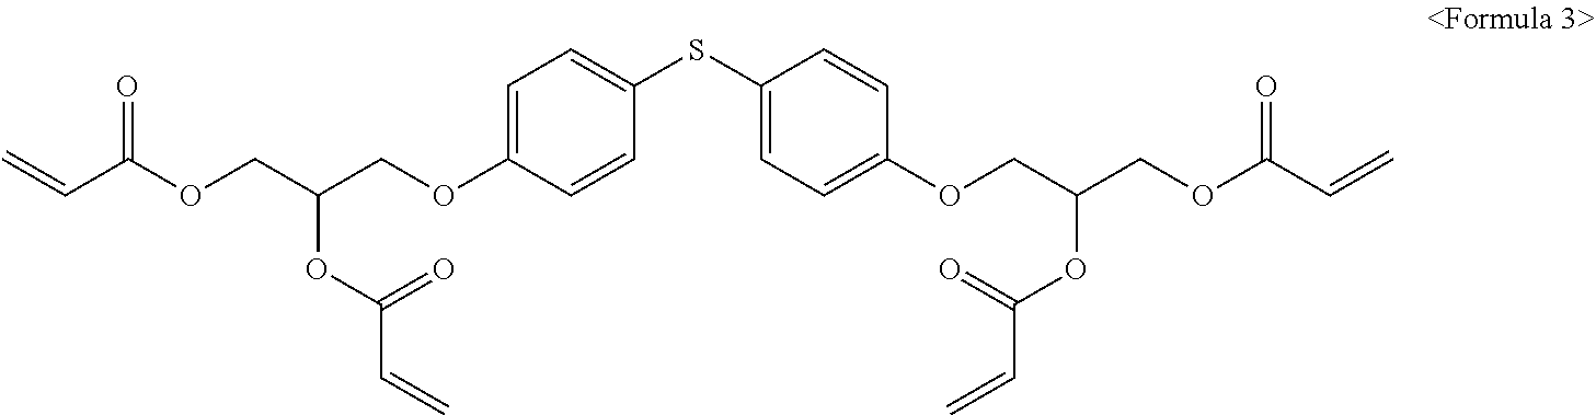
C=CC(OCC(COC1=CC=C(SC2=CC=C(OCC(COC(C=C)=O)OC(=O)C=C)C=C2)C=C1)OC(=O)C=C)=O
